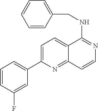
C1=CC(F)=CC(C2=CC=C3C(=N2)C=CN=C3NCC2=CC=CC=C2)=C1
